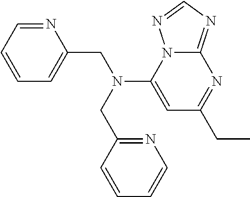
N(C1=CC(CC)=NC2=NC=NN12)(CC1=NC=CC=C1)CC1=CC=CC=N1
